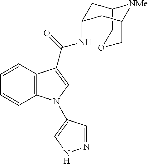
C1=CC2=C(C=C1)C(C(=O)NC1CC3COCC(C1)[NMe]3)=CN2C1=CNN=C1
